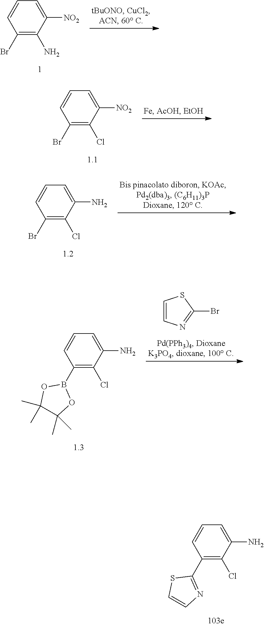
C1(Br)=C(N)C([NO2])=CC=C1.C1(Br)=C(Cl)C([NO2])=CC=C1.C1(Br)=C(Cl)C(N)=CC=C1.C1(B2OC(C)(C)C(C)(C)O2)=C(Cl)C(N)=CC=C1.C1=CN=C(Br)S1.C1(C2=NC=CS2)=C(Cl)C(N)=CC=C1
